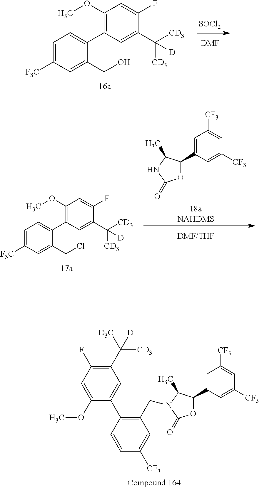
[SOCl2].[DMF].C1(OC)=C(C2=CC=C([F3C])C=C2CO)C=C(C([CD3])([CD3])[D])C(F)=C1.[DMF/THF].[18aNAHDMS].C1=C(C2OC(=O)NC2C)C=C([CF3])C=C1[CF3].C1(OC)=C(C2=CC=C([F3C])C=C2CCl)C=C(C([CD3])([CD3])[D])C(F)=C1.C1=C(C2OC(=O)N(CC3=C(C4=CC(C([D3C])([CD3])[D])=C(F)C=C4OC)C=CC([CF3])=C3)C2C)C=C([CF3])C=C1[CF3]
